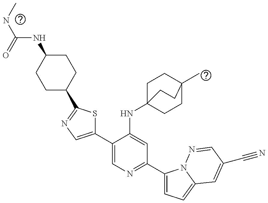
C1(C2=CN=C(C3=CC=C4N3N=CC(C#N)=C4)C=C2NC23CCC(C)(CC2)CC3)=CN=C(C2CCC(NC(=O)NC)CC2)S1
